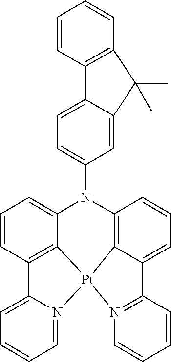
C12=N([Pt]34C5=C(C=CC=C15)N(C1=CC=C5C(=C1)C(C)(C)C1=C5C=CC=C1)C1=CC=CC(=C31)C1=CC=CC=N14)C=CC=C2
